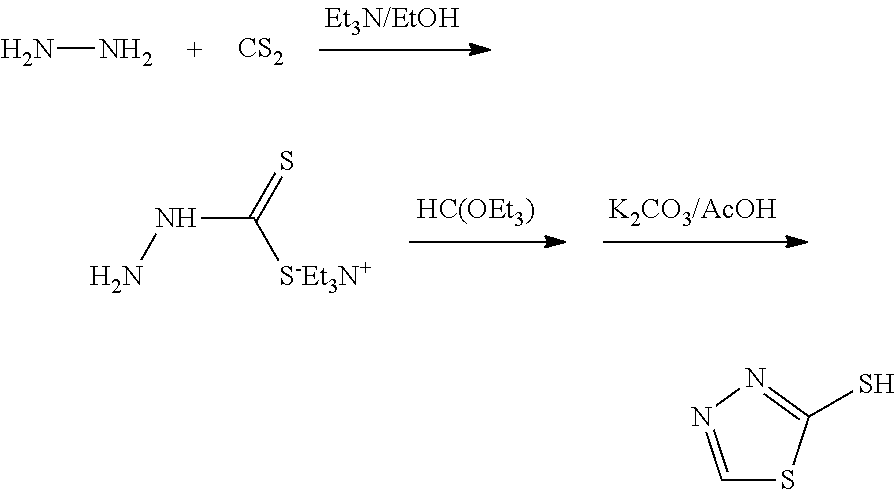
NN.[CS2].NNC([S-Et3N+])=S.C1=NN=C(S)S1
